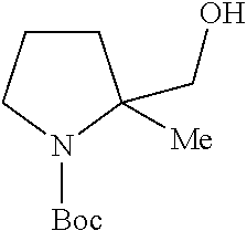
C1CCN([Boc])C1([Me])CO
